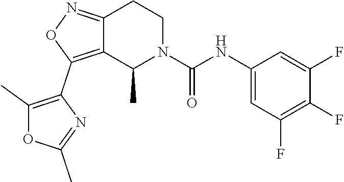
C12=NOC(C3=C(C)OC(C)=N3)=C1C(C)N(C(NC1=CC(F)=C(F)C(F)=C1)=O)CC2
